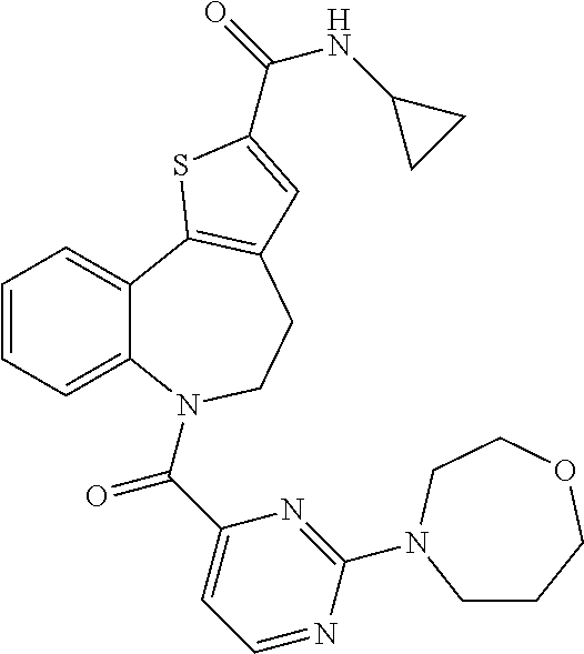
C1=CC=C2C(=C1)C1=C(CCN2C(C2=CC=NC(N3CCCOCC3)=N2)=O)C=C(C(=O)NC2CC2)S1
